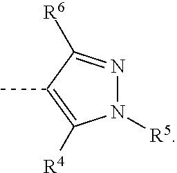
N1([R5])N=C([R6])C(C)=C1[R4]
